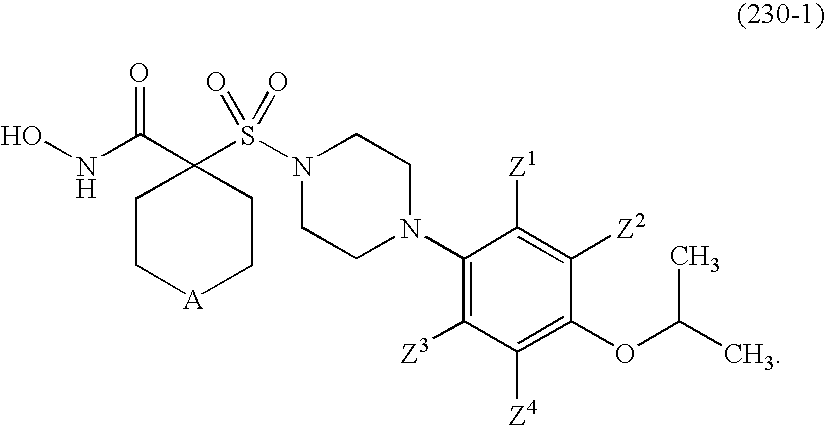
ONC(C1(S(N2CCN(C3=C([Z3])C([Z4])=C(OC(C)C)C([Z2])=C3[Z1])CC2)(=O)=O)CC[A]CC1)=O
